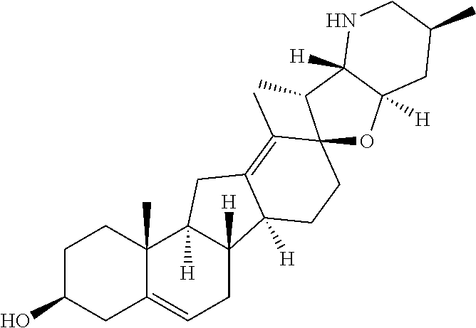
C1C(O)CC2=CCC3([H])C([H])(C2(C)C1)CC1=C(C)C2(CCC31[H])OC1([H])C([H])(C2C)NCC(C)C1
